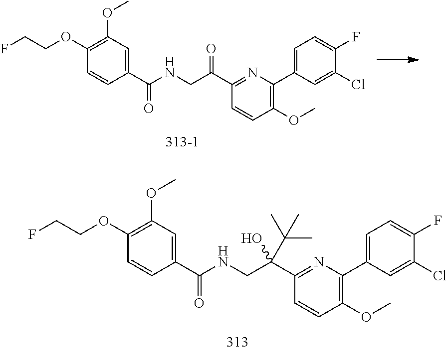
C1(C(NCC(C2=NC(C3=CC=C(F)C(Cl)=C3)=C(OC)C=C2)=O)=O)=CC(OC)=C(OCCF)C=C1.C1(C(=O)NCC(C2=NC(C3=CC=C(F)C(Cl)=C3)=C(OC)C=C2)(C(C)(C)C)O)=CC(OC)=C(OCCF)C=C1
